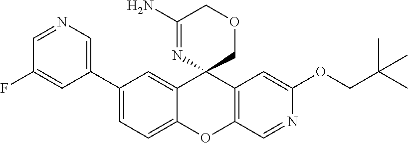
C1(C2=CN=CC(F)=C2)=CC=C2C(=C1)C1(C3=C(O2)C=NC(OCC(C)(C)C)=C3)COCC(N)=N1
